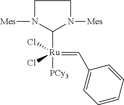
C1([Ru](=CC2=CC=CC=C2)(Cl)(Cl)[PCy3])N([Mes])CCN1[Mes]
